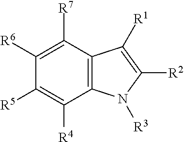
C1([R6])=C([R7])C2=C(C([R4])=C1[R5])N([R3])C([R2])=C2[R1]
